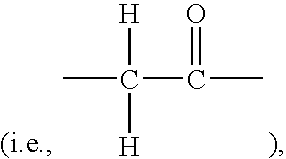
[H]C(C)(C(C)=O)[H]
